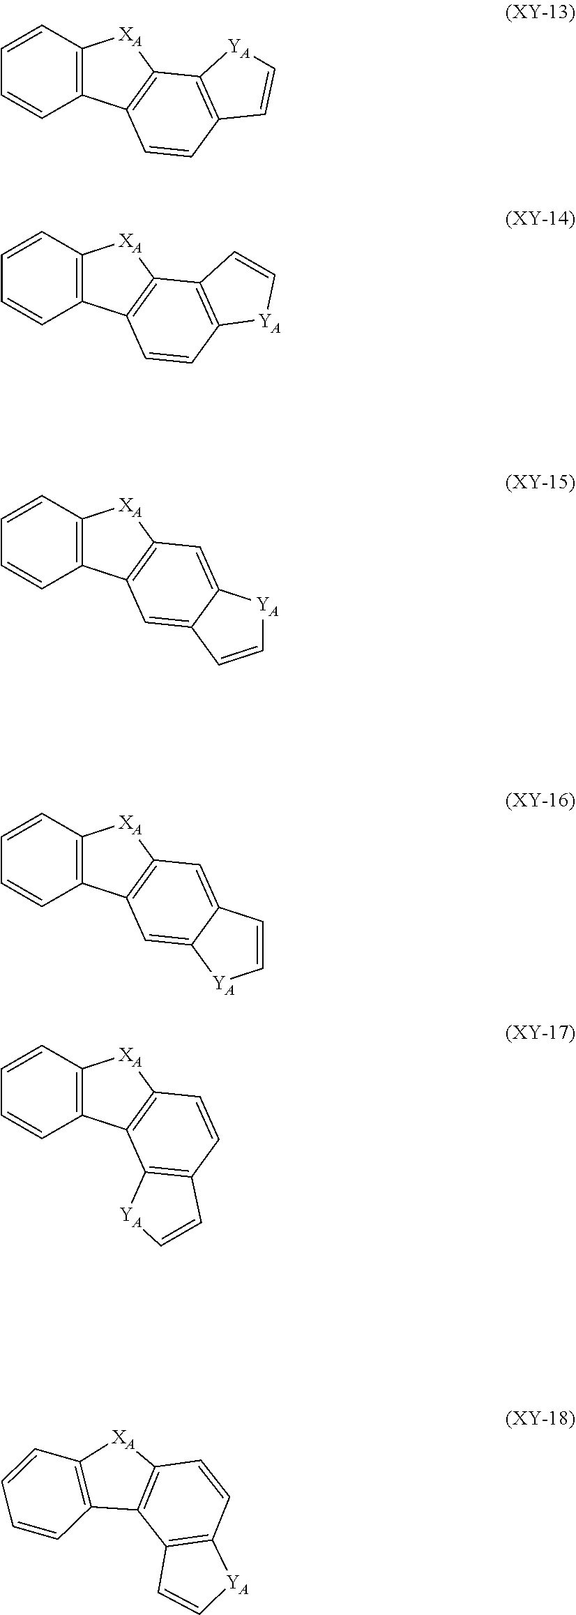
C1=CC2=C(C=C1)[XA]C1=C2C=CC2=C1[YA]C=C2.C1=CC2=C(C=C1)[XA]C1=C2C=C2C(=C1)[YA]C=C2.C1=CC2=C(C=C1)[XA]C1=C2C=C2C(=C1)C=C[YA]2.C1=CC2=C(C=C1)[XA]C1=C2C2=C(C=C1)C=C[YA]2.C1=CC2=C(C=C1)[XA]C1=C2C2=C(C=C1)[YA]C=C2.C1=CC2=C(C=C1)[XA]C1=C2C=CC2=C1C=C[YA]2
